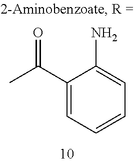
C1(C(C)=O)=CC=CC=C1N
